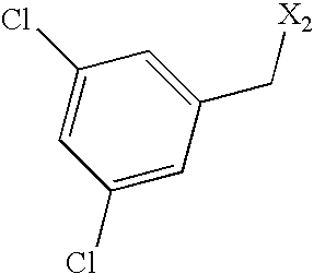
C1(Cl)=CC(C[X2])=CC(Cl)=C1
